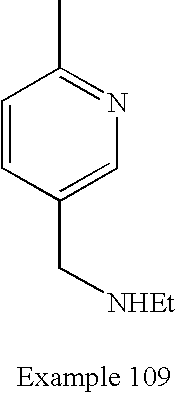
C1=CC(C[NHEt])=CN=C1C
